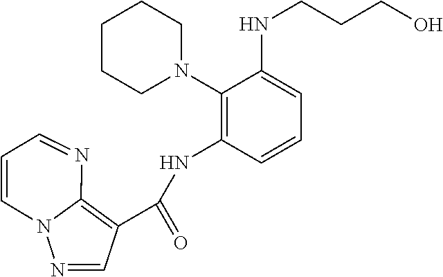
N1=CC(C(=O)NC2=C(N3CCCCC3)C(NCCCO)=CC=C2)=C2N1C=CC=N2
